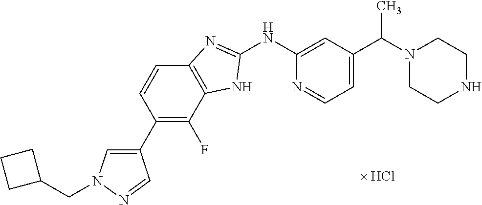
C1(C2=CN(CC3CCC3)N=C2)=C(F)C2=C(C=C1)N=C(NC1=CC(C(N3CCNCC3)C)=CC=N1)N2
